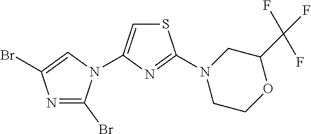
N1=C(Br)N(C2=CSC(N3CCOC(C(F)(F)F)C3)=N2)C=C1Br
